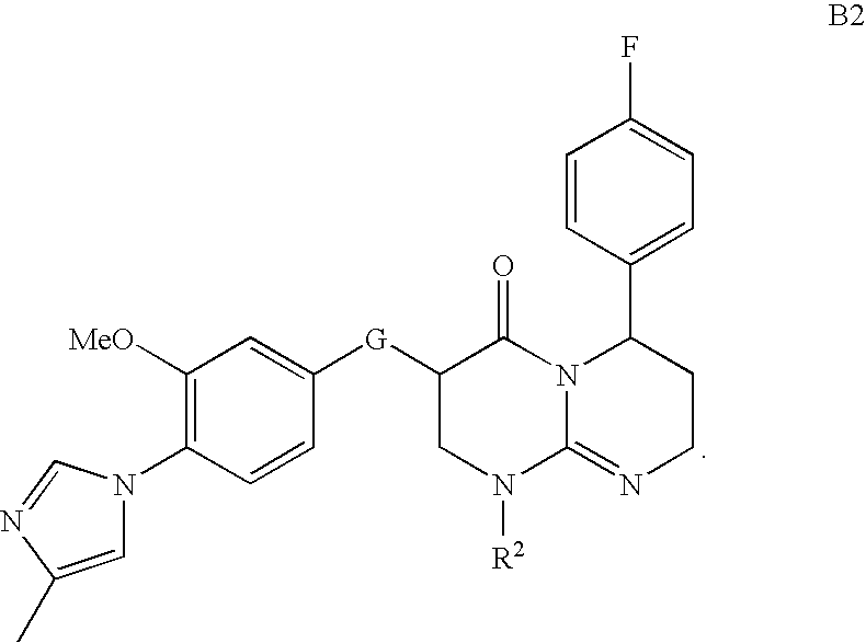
C12=NCCC(C3=CC=C(F)C=C3)N1C(=O)C([G]C1=CC([MeO])=C(N3C=C(C)N=C3)C=C1)CN2[R2]
